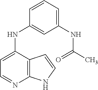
C12=C(C(NC3=CC(NC(C)=O)=CC=C3)=CC=N1)C=CN2
